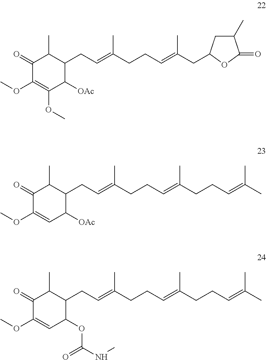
C1(=O)C(OC)=C(OC)C([OAc])C(CC=C(CCC=C(CC2CC(C)C(=O)O2)C)C)C1C.C1(=O)C(OC)=CC([OAc])C(CC=C(CCC=C(CCC=C(C)C)C)C)C1C.C1(=O)C(OC)=CC(OC(NC)=O)C(CC=C(CCC=C(CCC=C(C)C)C)C)C1C
